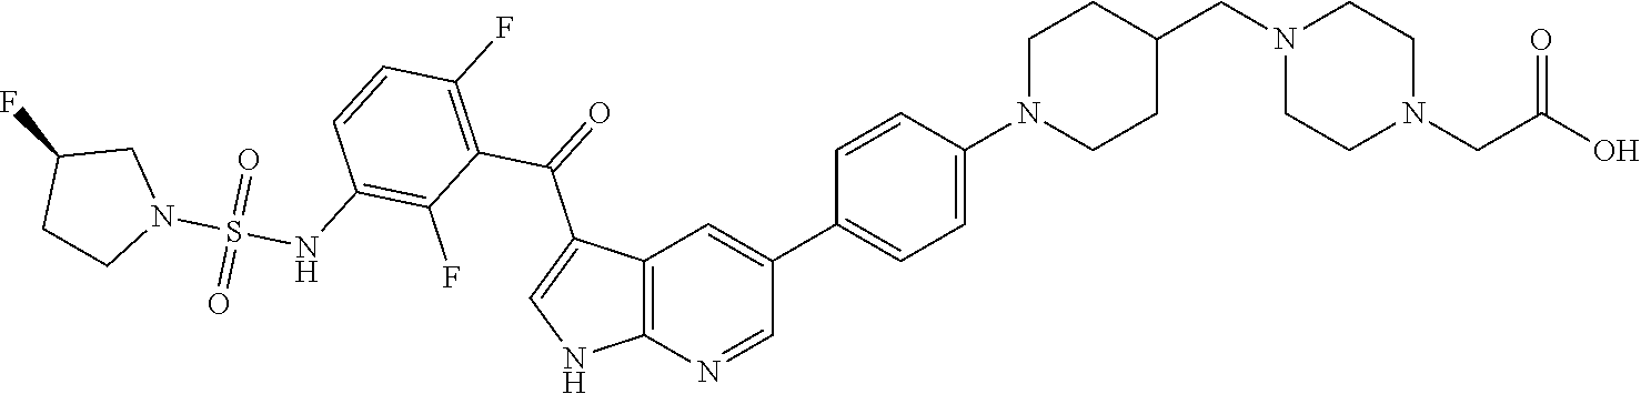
C1N(C2=CC=C(C3=CC4=C(N=C3)NC=C4C(=O)C3=C(F)C=CC(NS(N4CC(F)CC4)(=O)=O)=C3F)C=C2)CCC(CN2CCN(CC(=O)O)CC2)C1
